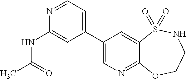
N1=CC=C(C2=CN=C3C(=C2)S(=O)(=O)NCCO3)C=C1NC(C)=O
